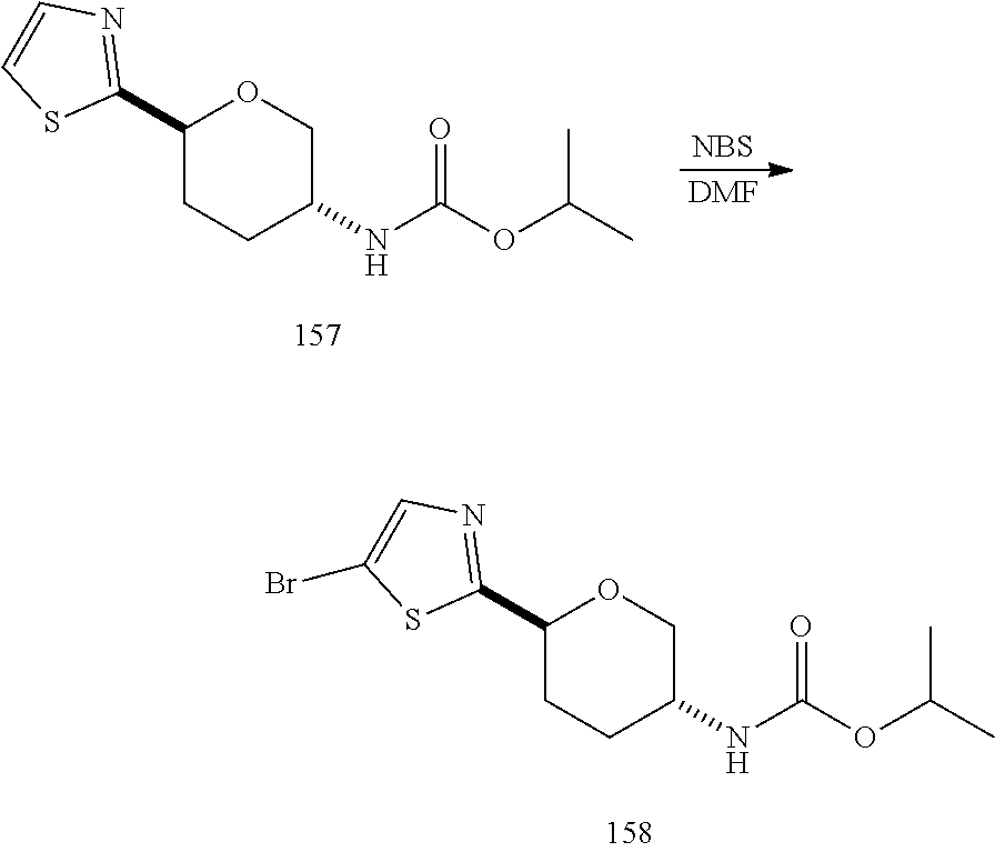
C1(C2=NC=CS2)CCC(NC(OC(C)C)=O)CO1.[NBS].[DMF].C1(C2=NC=C(Br)S2)CCC(NC(OC(C)C)=O)CO1
